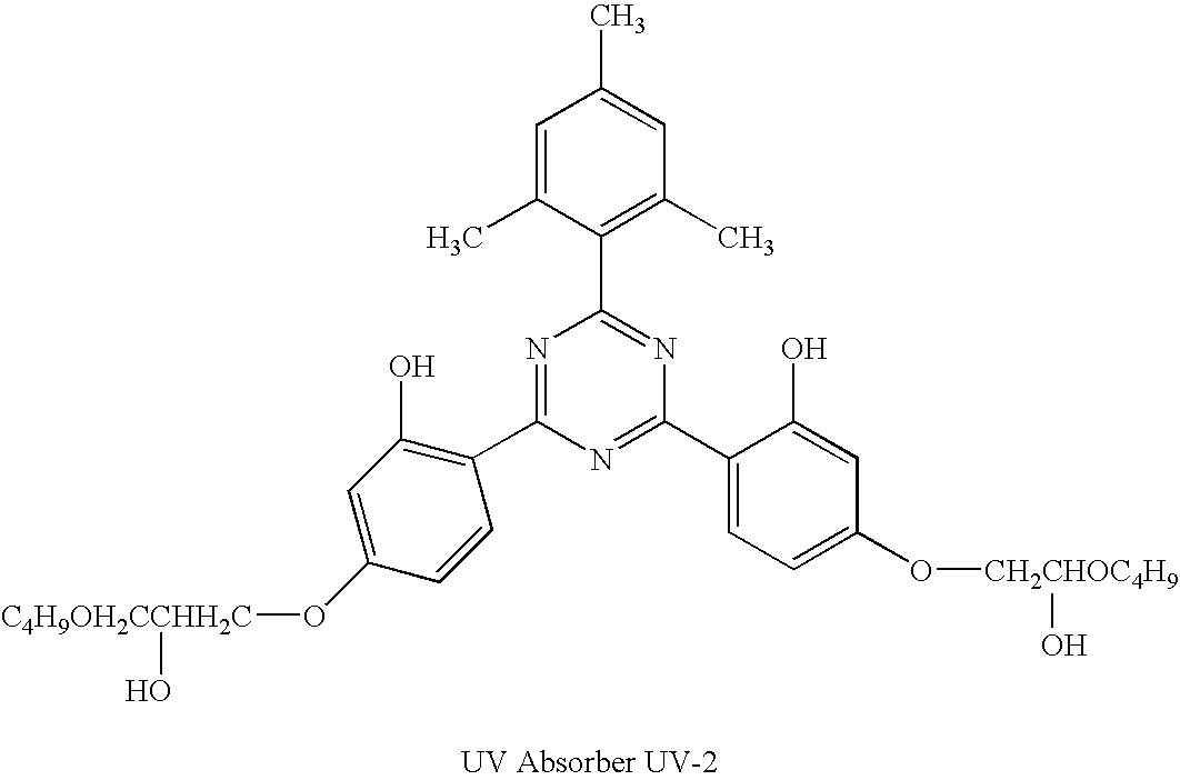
C1(O[C4H9OH2CCHH2C]O)=CC(O)=C(C2=NC(C3=C(C)C=C(C)C=C3C)=NC(C3=CC=C(O[CH2CHOC4H9]O)C=C3O)=N2)C=C1
